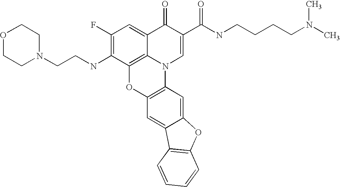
C1(F)=C(NCCN2CCOCC2)C2=C3C(=C1)C(=O)C(C(NCCCCN(C)C)=O)=CN3C1=C(O2)C=C2C(=C1)OC1=C2C=CC=C1
